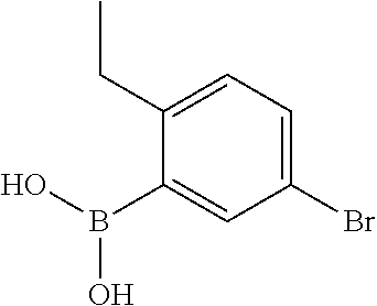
C1(Br)=CC=C(CC)C(B(O)O)=C1
